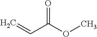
O=C(OC)C=C
